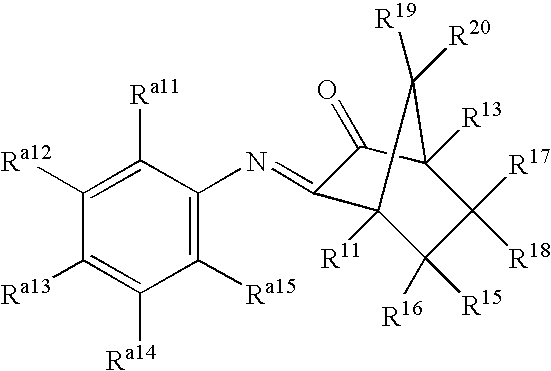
C12([R13])C([R17])([R18])C([R15])([R16])C([R11])(C1([R19])[R20])C(=NC1=C([Ra15])C([Ra14])=C([Ra13])C([Ra12])=C1[Ra11])C2=O
